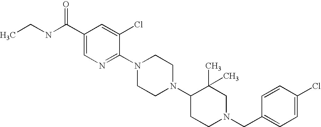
C(N1CCC(N2CCN(C3=NC=C(C(NCC)=O)C=C3Cl)CC2)C(C)(C)C1)C1=CC=C(Cl)C=C1
